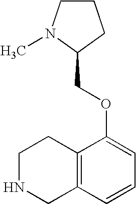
C1NCC2=C(C1)C(OCC1CCCN1C)=CC=C2
